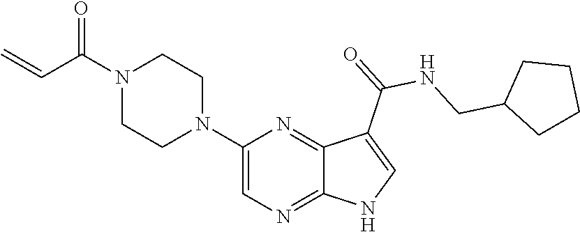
C1(N2CCN(C(C=C)=O)CC2)=CN=C2C(=N1)C(C(NCC1CCCC1)=O)=CN2
